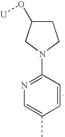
C1C(O[U])CN(C2=NC=C(C)C=C2)C1
